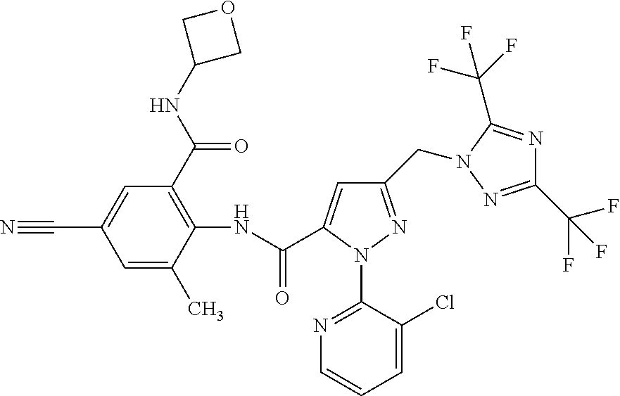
N#CC1=CC(C(NC2COC2)=O)=C(NC(=O)C2=CC(CN3C(C(F)(F)F)=NC(C(F)(F)F)=N3)=NN2C2=NC=CC=C2Cl)C(C)=C1
